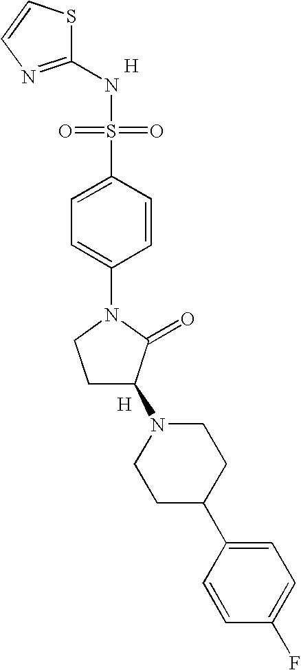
S1C(NS(=O)(=O)C2=CC=C(N3CCC(N4CCC(C5=CC=C(F)C=C5)CC4)C3=O)C=C2)=NC=C1.[H].[H]
